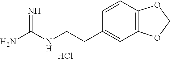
C(CNC(N)=N)C1=CC2=C(C=C1)OCO2.Cl
